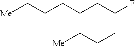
[Me]CCCCCC(F)CCC[Me]
